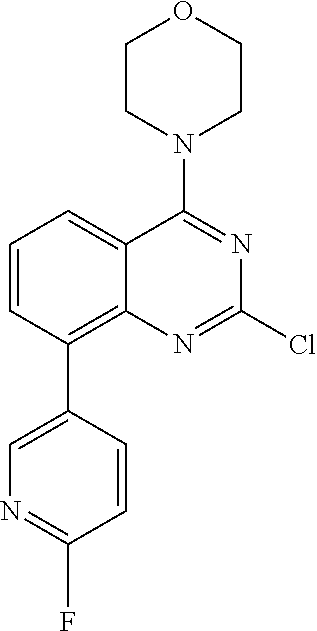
C1=CC(C2=CN=C(F)C=C2)=C2C(=C1)C(N1CCOCC1)=NC(Cl)=N2
